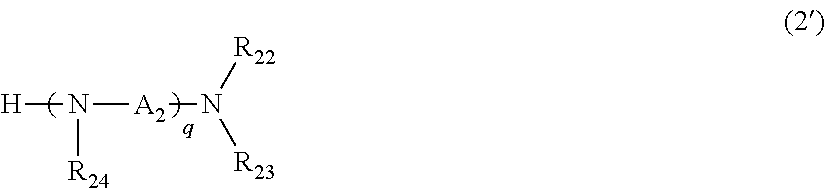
[H]N([A2]N([R23])[R22])[R24]
